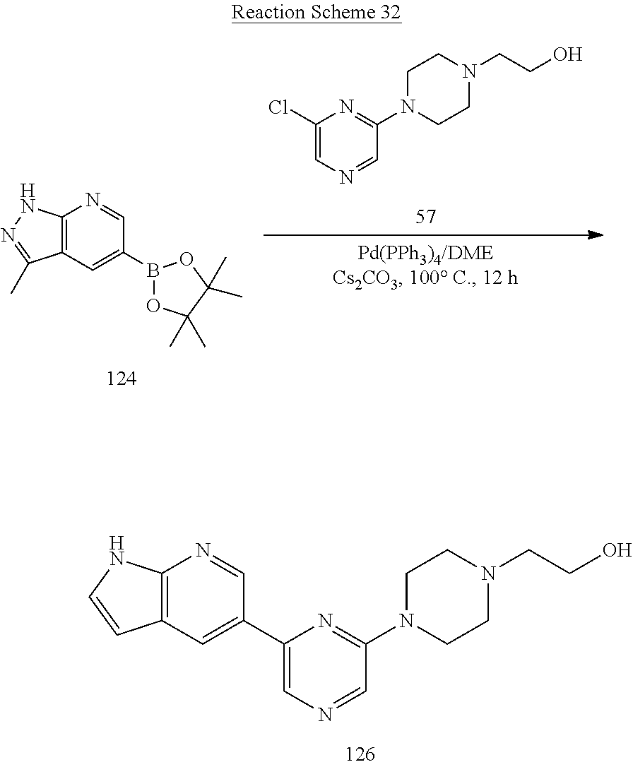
C12=C(C=C(C3=CN=CC(N4CCN(CCO)CC4)=N3)C=N1)C=CN2.N1(C2=NC(Cl)=CN=C2)CCN(CCO)CC1.C12=C(C=C(B3OC(C)(C)C(C)(C)O3)C=N1)C(C)=NN2
